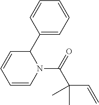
C1(C2C=CC=CN2C(C(C=C)(C)C)=O)=CC=CC=C1
